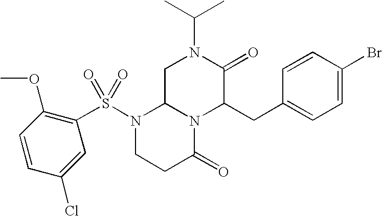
C1C2N(C(CC3=CC=C(Br)C=C3)C(=O)N1C(C)C)C(=O)CCN2S(=O)(C1=C(OC)C=CC(Cl)=C1)=O
